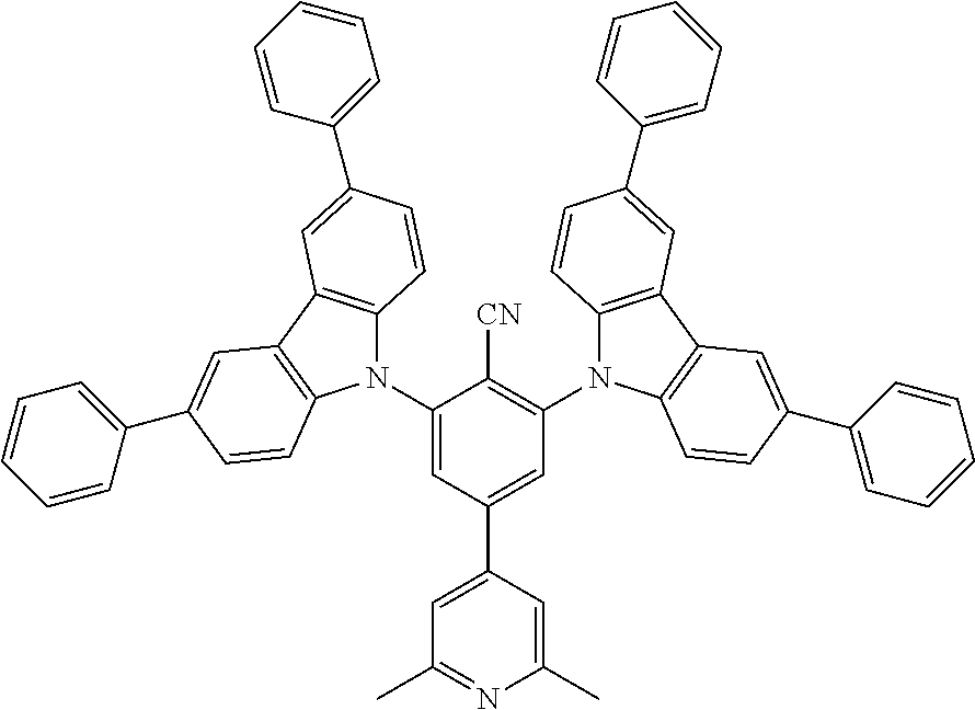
C1(N2C3=C(C4=C2C=CC(C2=CC=CC=C2)=C4)C=C(C2=CC=CC=C2)C=C3)=CC(C2=CC(C)=NC(C)=C2)=CC(N2C3=C(C4=C2C=CC(C2=CC=CC=C2)=C4)C=C(C2=CC=CC=C2)C=C3)=C1[CN]
